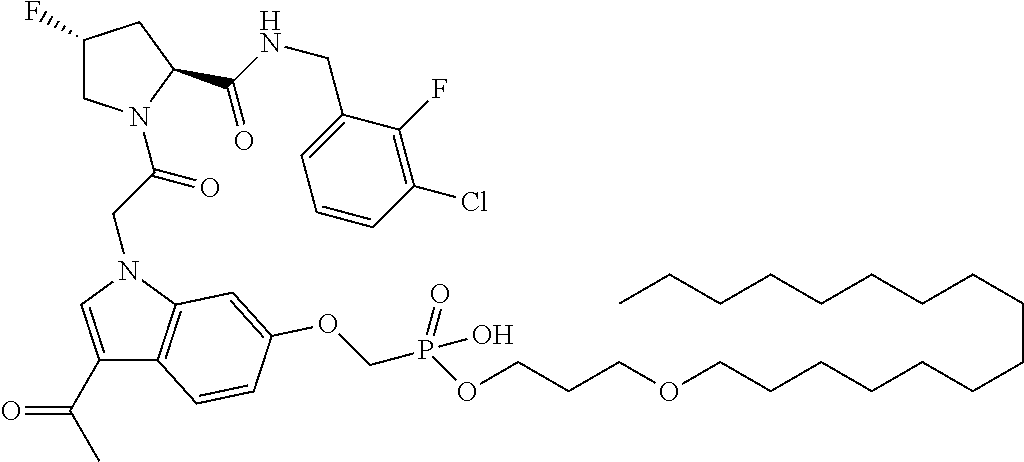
C1(CNC(=O)C2N(C(CN3C4=C(C(C(=O)C)=C3)C=CC(OCP(OCCCOCCCCCCCCCCCCCCCC)(=O)O)=C4)=O)CC(F)C2)=CC=CC(Cl)=C1F
